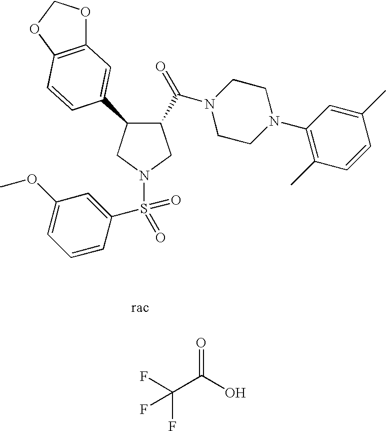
N1(S(=O)(=O)C2=CC(OC)=CC=C2)CC(C(=O)N2CCN(C3=C(C)C=CC(C)=C3)CC2)C(C2=CC3=C(OCO3)C=C2)C1.FC(C(O)=O)(F)F
